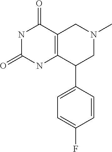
C1=CC(C2C3=C(CN(C)C2)C(=O)NC(=O)N3)=CC=C1F
